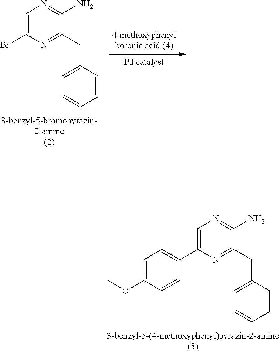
C1=C(Br)N=C(CC2=CC=CC=C2)C(N)=N1.C1=C(C2=CC=C(OC)C=C2)N=C(CC2=CC=CC=C2)C(N)=N1
